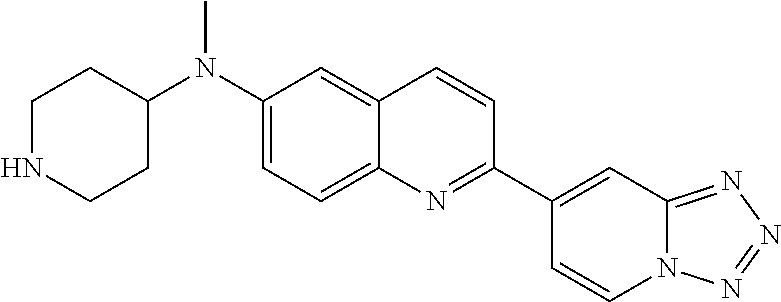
C1NCCC(N(C2=CC=C3C(=C2)C=CC(C2=CC4=NN=NN4C=C2)=N3)C)C1
